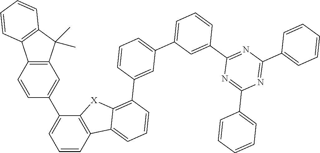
C12=C(C=CC(C3=CC=CC4=C3[X]C3=C(C5=CC(C6=CC=CC(C7=NC(C8=CC=CC=C8)=NC(C8=CC=CC=C8)=N7)=C6)=CC=C5)C=CC=C43)=C1)C1=C(C2(C)C)C=CC=C1
